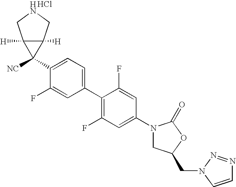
C1(N2CC(CN3C=CN=N3)OC2=O)=CC(F)=C(C2=CC=C(C3([NC])C4([H])C3([H])CNC4)C(F)=C2)C(F)=C1.Cl
